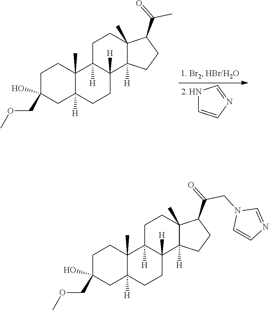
C1C(COC)(O)CC2([H])C(C)(C1)C1([H])C([H])(CC2)C2([H])C(C)(CC1)C(C(=O)C)CC2.N1C=CN=C1.C1C(COC)(O)CC2([H])C(C)(C1)C1([H])C([H])(CC2)C2([H])C(C)(CC1)C(C(=O)CN1C=CN=C1)CC2
